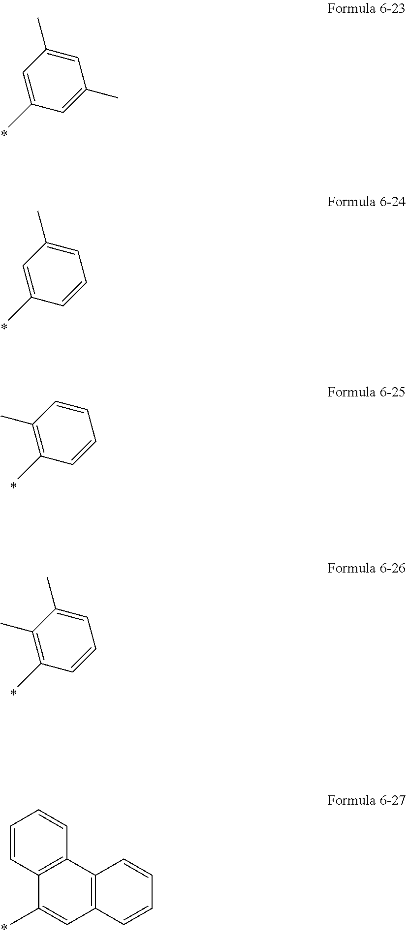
C1=C(C)C=C(C)C=C1C.C1=C(C)C=C(C)C=C1.C1=CC(C)=C(C)C=C1.C1=C(C)C(C)=C(C)C=C1.C1=CC2=C(C=C1)C1=C(C=C2C)C=CC=C1
